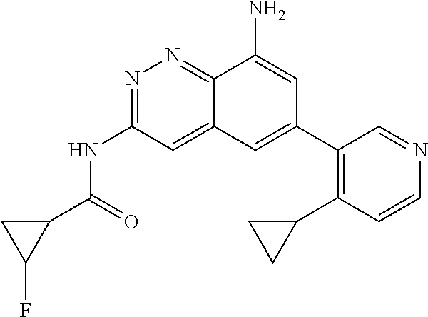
C1(C(=O)NC2=NN=C3C(=C2)C=C(C2=C(C4CC4)C=CN=C2)C=C3N)CC1F
